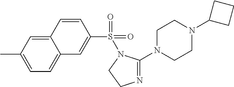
C1=C(C)C=C2C(=C1)C=C(S(=O)(=O)N1C(N3CCN(C4CCC4)CC3)=NCC1)C=C2
